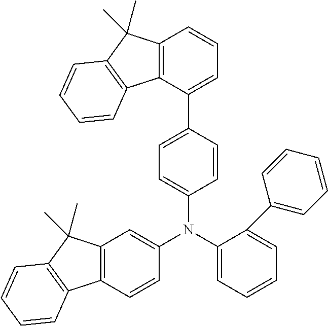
C1(N(C2=CC=CC=C2C2=CC=CC=C2)C2=CC3=C(C=C2)C2=C(C3(C)C)C=CC=C2)=CC=C(C2=CC=CC3=C2C2=C(C3(C)C)C=CC=C2)C=C1
